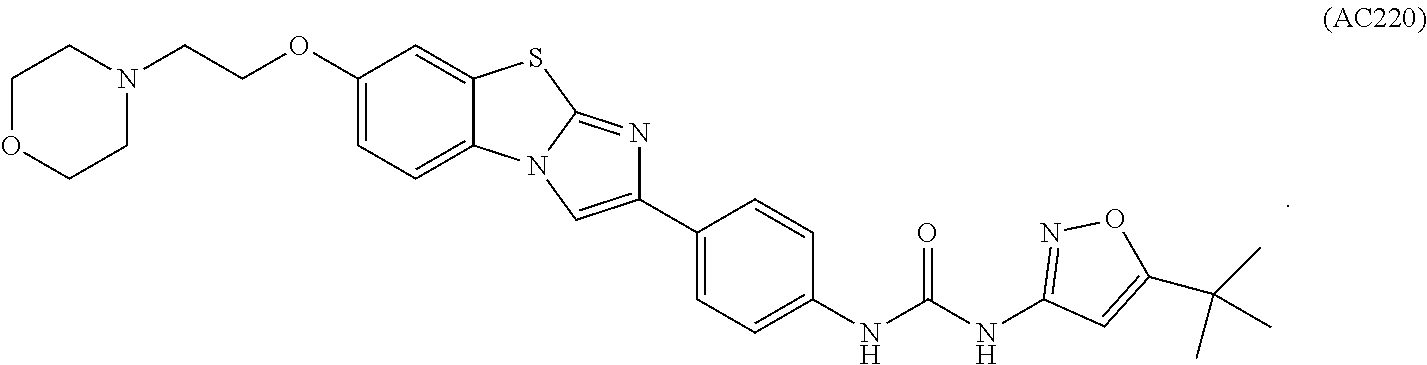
C1OCCN(CCOC2=CC=C3C(=C2)SC2=NC(C4=CC=C(NC(NC5=NOC(C(C)(C)C)=C5)=O)C=C4)=CN32)C1
